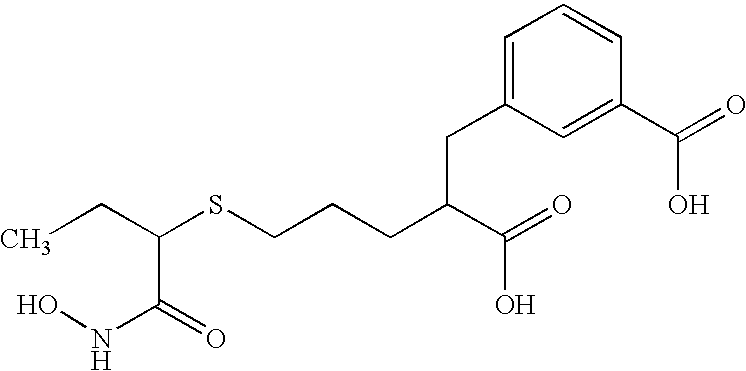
C(C(NO)=O)(SCCCC(C(=O)O)CC1=CC=CC(C(=O)O)=C1)CC
